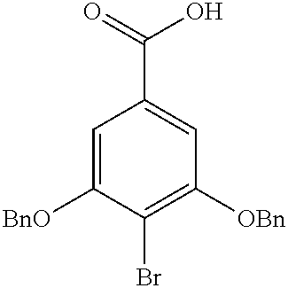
C1=C([BnO])C(Br)=C([OBn])C=C1C(=O)O
